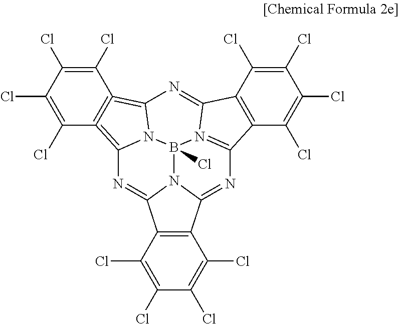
C1(Cl)=C(Cl)C(Cl)=C(Cl)C2=C1=C1N3C=2N=C2C4=C(C5=NC6=N(C(=N1)C1=C6C(Cl)=C(Cl)C(Cl)=C1Cl)B3(Cl)N52)C(Cl)=C(Cl)C(Cl)=C4Cl
